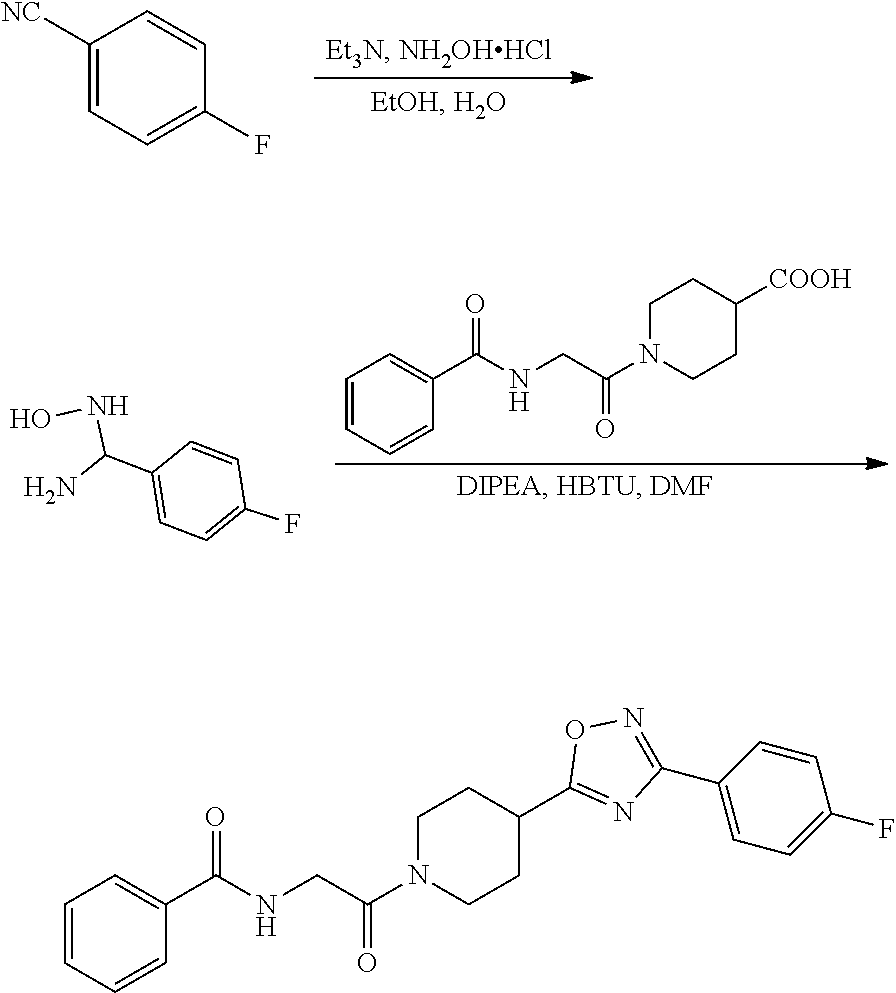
C1([NC])=CC=C(F)C=C1.C1=CC=CC(C(=O)NCC(N2CCC([COOH])CC2)=O)=C1.FC1=CC=C(C(N)NO)C=C1.C1=CC=CC(C(=O)NCC(N2CCC(C3=NC(C4=CC=C(F)C=C4)=NO3)CC2)=O)=C1
